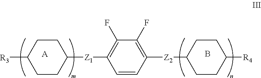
C1CC([Z1]C2=C(F)C(F)=C([Z2]C3CCC([R4])CC3)C=C2)CCC1[R3].[A].B
